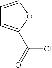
C1=COC(C(Cl)=O)=C1
